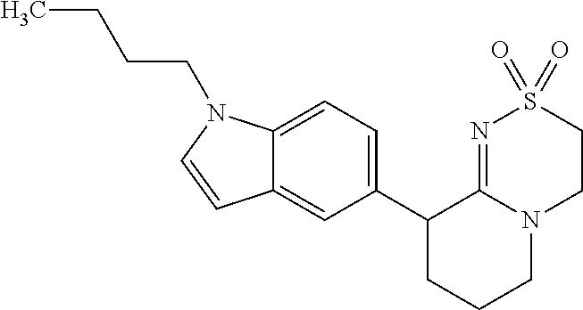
C1(C2CCCN3C2=NS(=O)(=O)CC3)=CC=C2C(=C1)C=CN2CCCC
